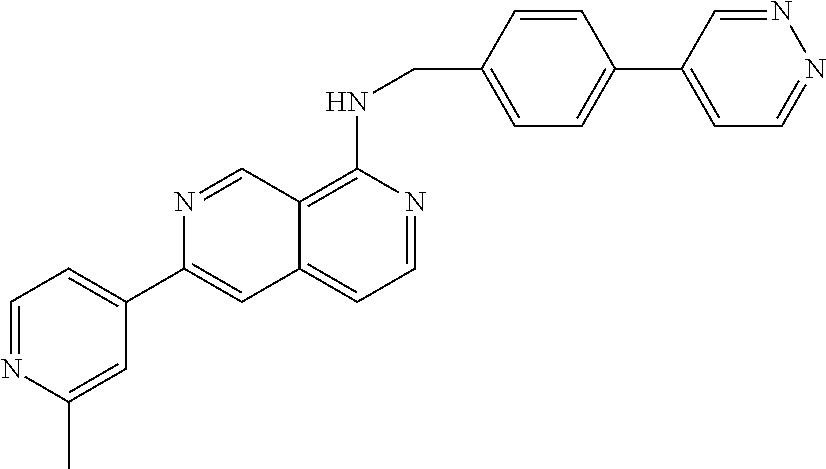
C1=C(C2=CC3=CC=NC(NCC4=CC=C(C5=CC=NN=C5)C=C4)=C3C=N2)C=C(C)N=C1
